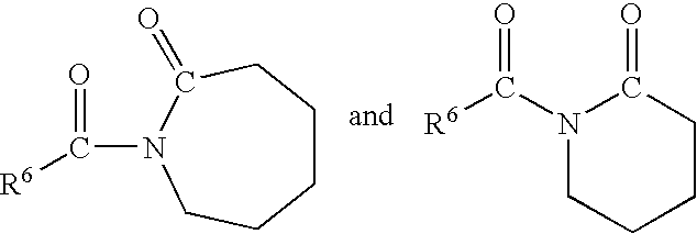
C1CCC(=O)N(C(=O)[R6])CC1.N1(C(=O)[R6])CCCCC1=O
